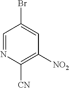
C1=NC([CN])=C([NO2])C=C1Br
